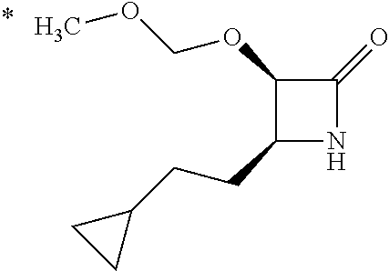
C1(CCC2CC2)NC(=O)C1OCOC
